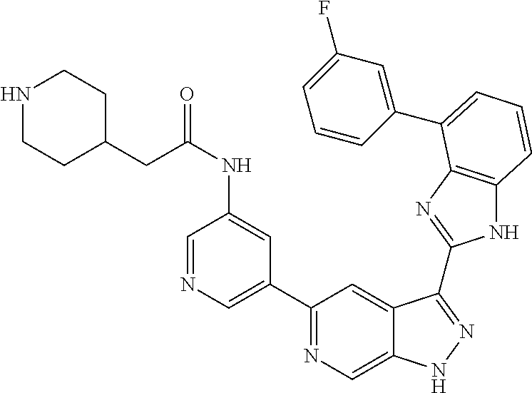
C1(C2=NC=C3C(=C2)C(C2=NC4=C(N2)C=CC=C4C2=CC(F)=CC=C2)=NN3)=CN=CC(NC(CC2CCNCC2)=O)=C1
